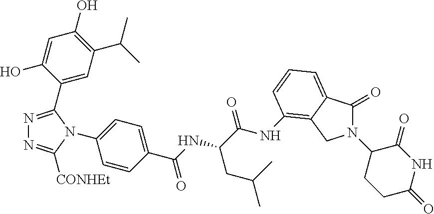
C1(C2=NN=C([CONHEt])N2C2=CC=C(C(NC(C(=O)NC3=C4C(=CC=C3)C(=O)N(C3CCC(=O)NC3=O)C4)CC(C)C)=O)C=C2)=CC(C(C)C)=C(O)C=C1O
